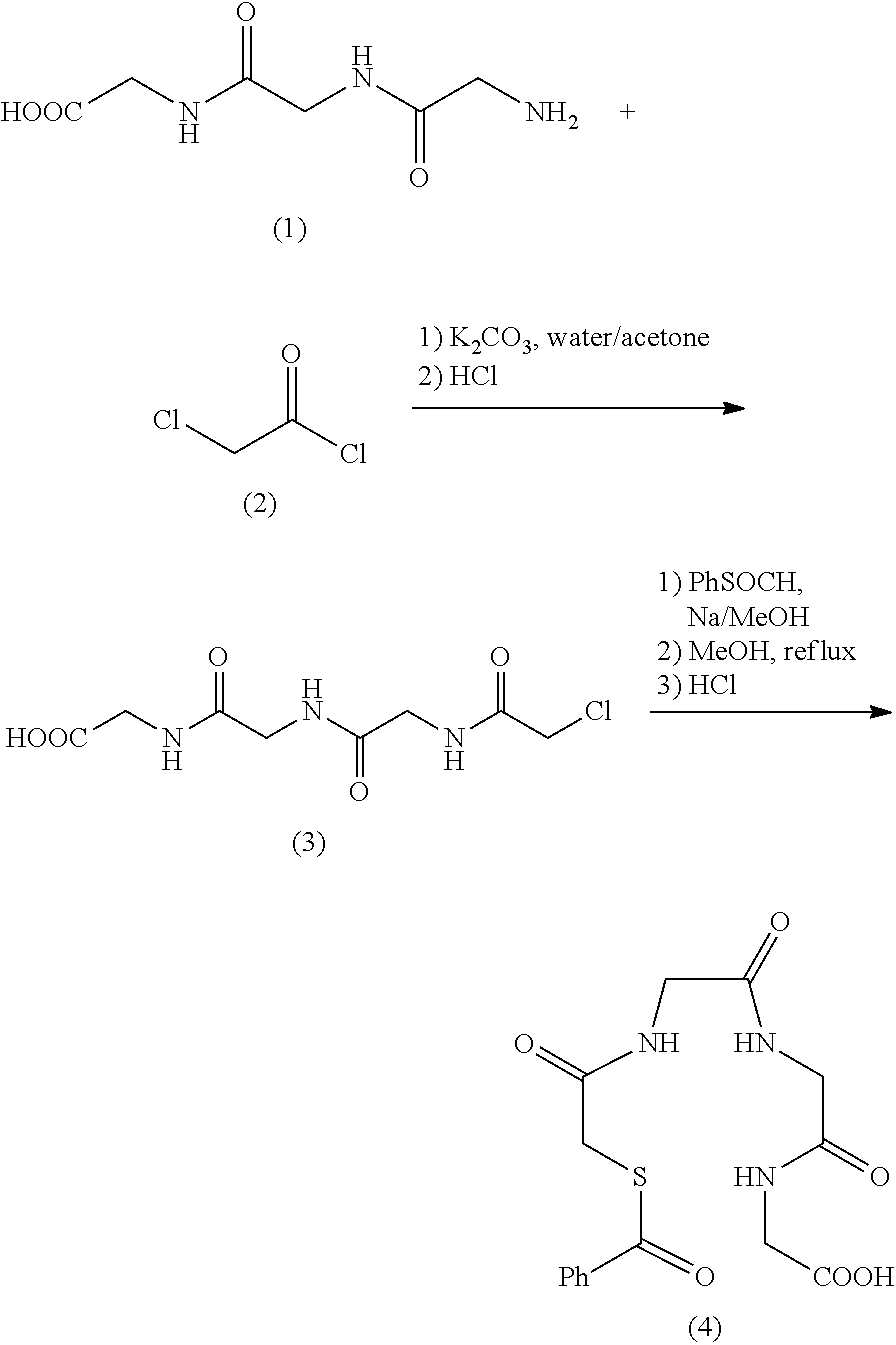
[HOOC]CNC(CNC(CN)=O)=O.ClCC(Cl)=O.[HOOC]CNC(CNC(CNC(CCl)=O)=O)=O.C(CSC(=O)[Ph])(=O)NCC(NCC(NC[COOH])=O)=O
